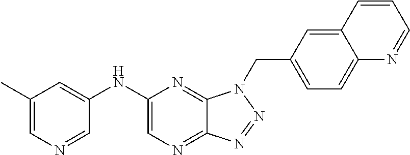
C1(NC2=CC(C)=CN=C2)=CN=C2C(=N1)N(CC1=CC=C3C(=C1)C=CC=N3)N=N2
